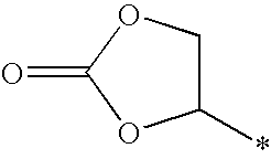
C1(*)COC(=O)O1
